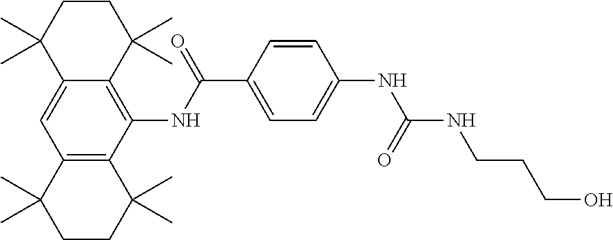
C12=CC3=C(C(NC(C4=CC=C(NC(NCCCO)=O)C=C4)=O)=C1C(C)(C)CCC2(C)C)C(C)(C)CCC3(C)C
